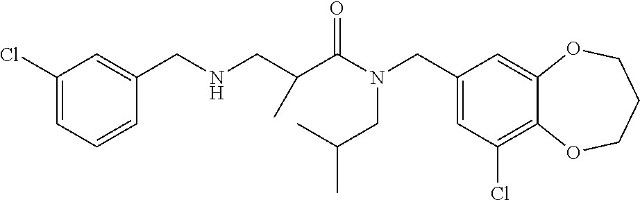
C1(CN(C(=O)C(CNCC2=CC(Cl)=CC=C2)C)CC(C)C)=CC(Cl)=C2C(=C1)OCCCO2
